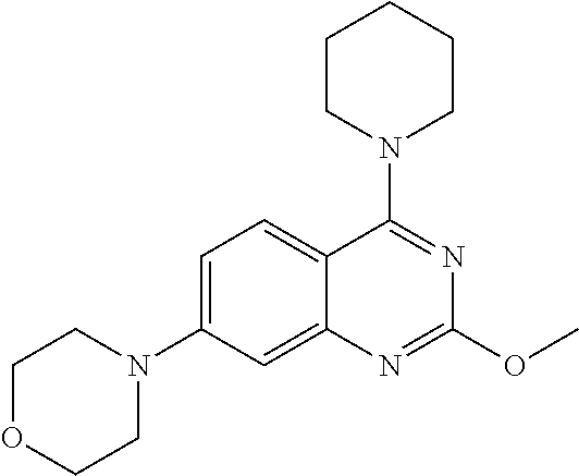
C1OCCN(C2=CC=C3C(=C2)N=C(OC)N=C3N2CCCCC2)C1
